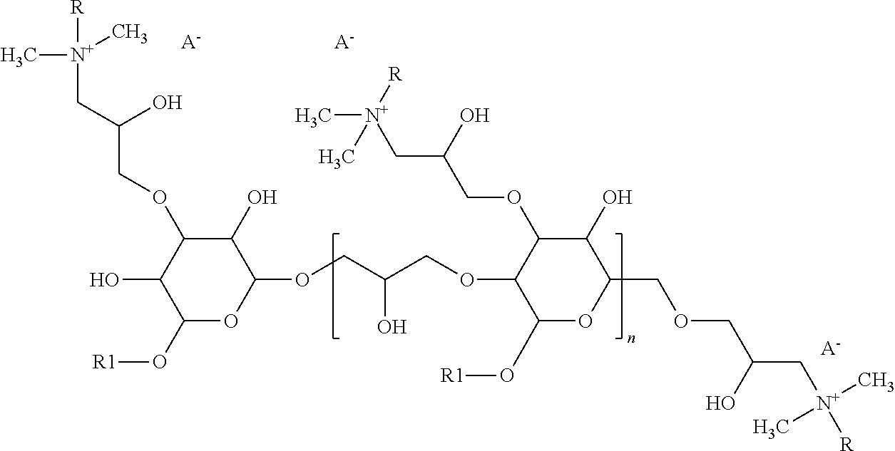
C1(O)C(OCC(C[N+](C)([R])C)O)C(O)C(O[R1])OC1OCC(COC1C(O[R1])OC(COCC(C[N+](C)(C)[R])O)C(O)C1OCC(C[N+](C)([R])C)O)O.[A-].[A-].[A-]
